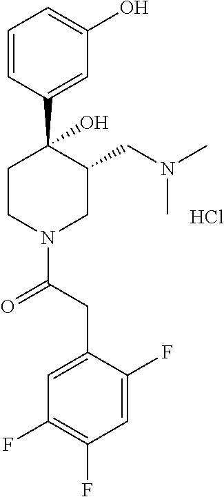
Cl.C1=CC(C2(O)CCN(C(CC3=CC(F)=C(F)C=C3F)=O)CC2CN(C)C)=CC(O)=C1
